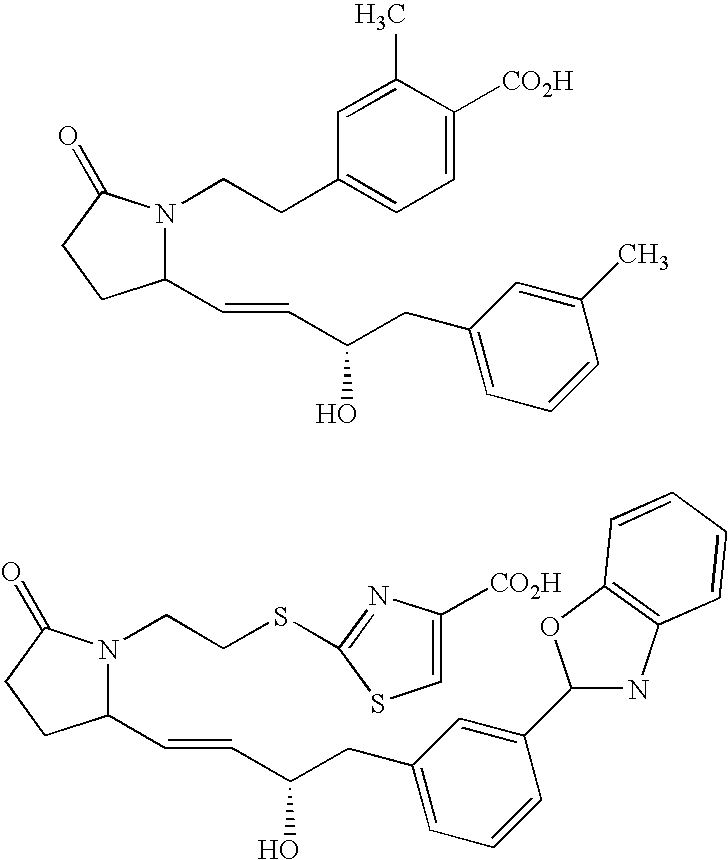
C1(C=CC(CC2=CC=CC(C)=C2)O)N(CCC2=CC=C([CO2H])C(C)=C2)C(=O)CC1.C1(C=CC(CC2=CC=CC(C3NC4=C(O3)C=CC=C4)=C2)O)N(CCSC2=NC([CO2H])=CS2)C(=O)CC1
